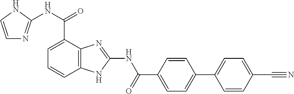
C12=C(C=CC=C1C(NC1=NC=CN1)=O)NC(NC(=O)C1=CC=C(C3=CC=C(C#N)C=C3)C=C1)=N2
